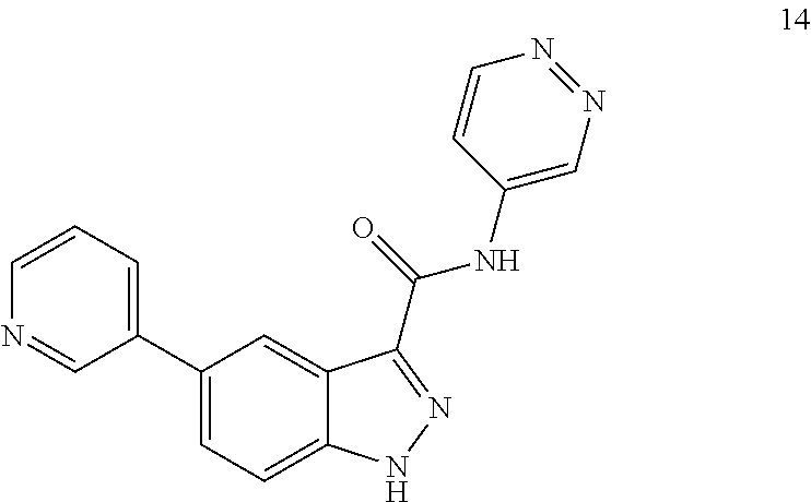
C1(NC(=O)C2=NNC3=CC=C(C4=CC=CN=C4)C=C32)=CN=NC=C1
